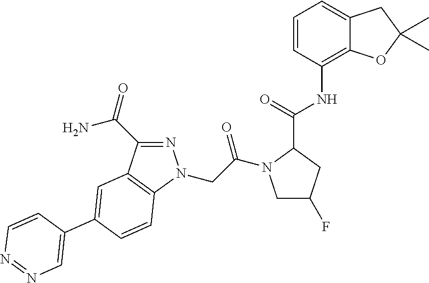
N1=C(C(N)=O)C2=C(N1CC(=O)N1CC(F)CC1C(NC1=C3C(=CC=C1)CC(C)(C)O3)=O)C=CC(C1=CN=NC=C1)=C2
